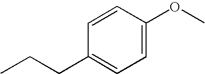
C1=CC(OC)=CC=C1CCC
